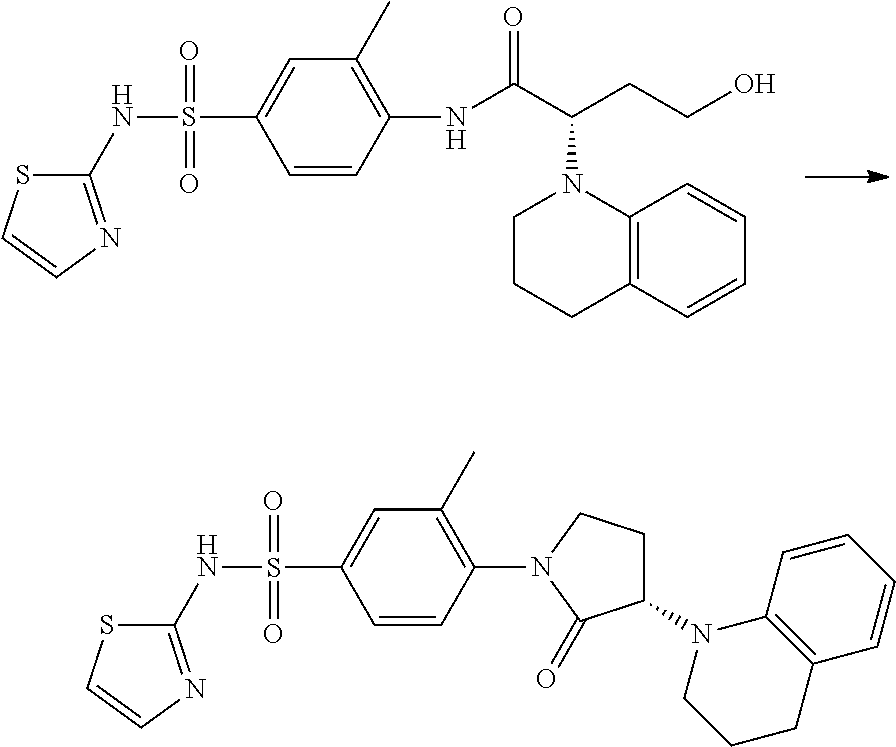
C1=CC(NC(C(CCO)N2CCCC3=C2C=CC=C3)=O)=C(C)C=C1S(NC1=NC=CS1)(=O)=O.C1=CC(N2CCC(N3CCCC4=C3C=CC=C4)C2=O)=C(C)C=C1S(NC1=NC=CS1)(=O)=O
